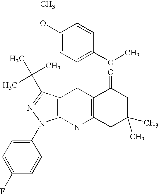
C12=C(NC3=C(C1C1=C(OC)C=CC(OC)=C1)C(C(C)(C)C)=NN3C1=CC=C(F)C=C1)CC(C)(C)CC2=O
